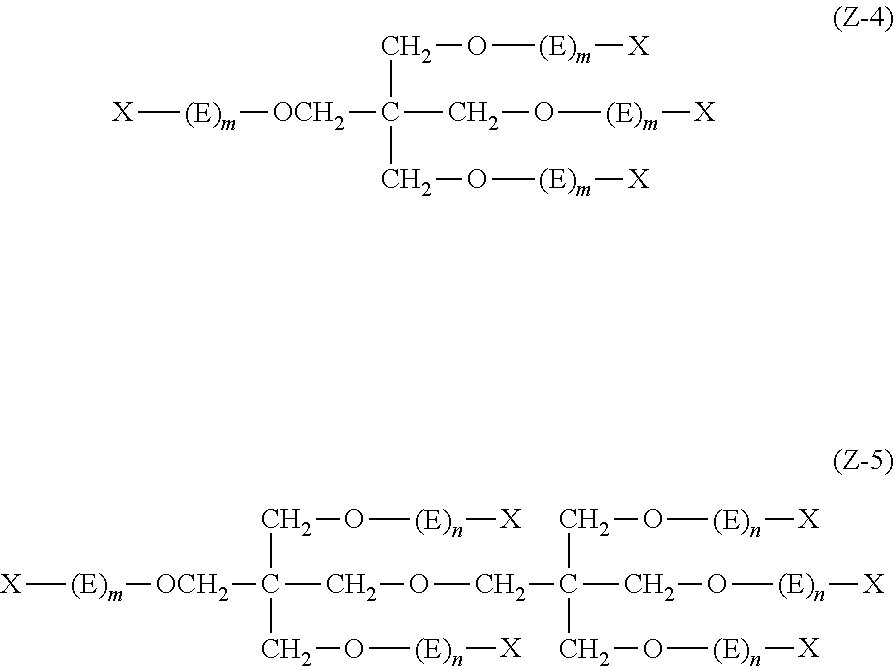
[X][(E)m][OCH2]C(CO[(E)m][X])(CO[(E)m][X])CO[(E)m][X].[X][(E)m][OCH2]C(CO[(E)n][X])(CO[(E)n][X])COCC(CO[(E)n][X])(CO[(E)n][X])CO[(E)n][X]
